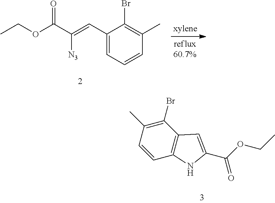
C1(C=C(C(OCC)=O)[N3])=CC=CC(C)=C1Br.C1(Br)=C(C)C=CC2=C1C=C(C(OCC)=O)N2
